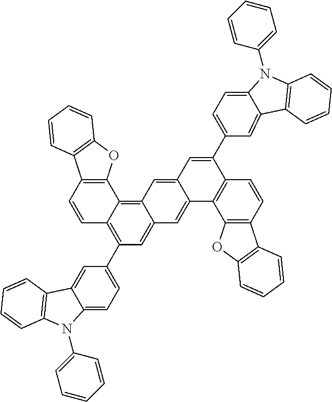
C1=CC2=C(C3=CC=C4C(=C3)C3=C(N4C4=CC=CC=C4)C=CC=C3)C=C3C(=C2C2=C1C1=C(O2)C=CC=C1)C=C1C(=C3)C2=C(C(C3=CC=C4C(=C3)C3=C(N4C4=CC=CC=C4)C=CC=C3)=C1)C=CC1=C2OC2=C1C=CC=C2
